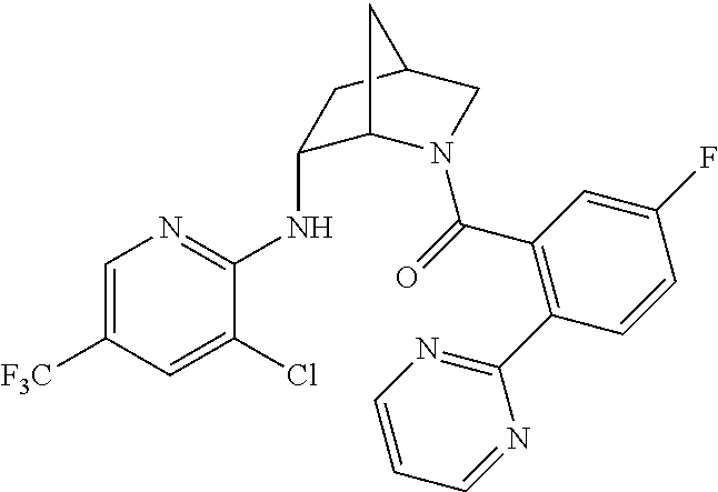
C1(NC2=NC=C([F3C])C=C2Cl)C2N(C(=O)C3=C(C4=NC=CC=N4)C=CC(F)=C3)CC(C1)C2
